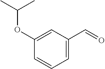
C1=C(C=O)C=C(OC(C)C)C=C1
